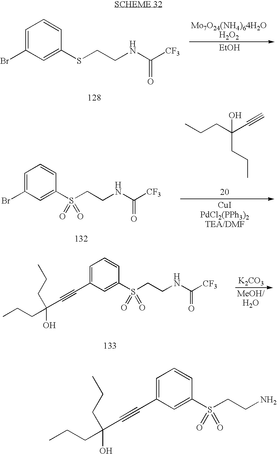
C1=C(Br)C=C(SCCNC(=O)[CF3])C=C1.[EtOH].CCCC(C#C)(O)CCC.C1=C(Br)C=C(S(CCNC(=O)[CF3])(=O)=O)C=C1.[K2CO3].C1=C(C#CC(CCC)(O)CCC)C=C(S(CCNC(=O)[CF3])(=O)=O)C=C1.C1=C(C#CC(CCC)(O)CCC)C=C(S(CCN)(=O)=O)C=C1
